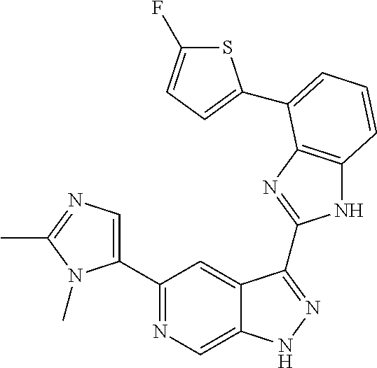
C1(C2=NC=C3C(=C2)C(C2=NC4=C(N2)C=CC=C4C2=CC=C(F)S2)=NN3)=CN=C(C)N1C
